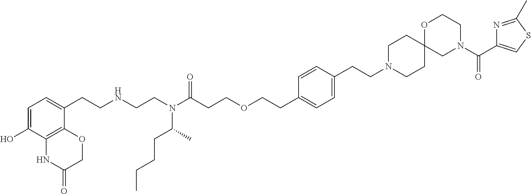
C1=C(O)C2=C(C(CCNCCN(C(CCOCCC3=CC=C(CCN4CCC5(CC4)CN(C(=O)C4=CSC(C)=N4)CCO5)C=C3)=O)C(CCCC)C)=C1)OCC(=O)N2
